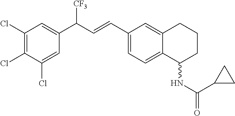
C12=CC=C(C=CC(C3=CC(Cl)=C(Cl)C(Cl)=C3)[CF3])C=C1CCCC2NC(=O)C1CC1
